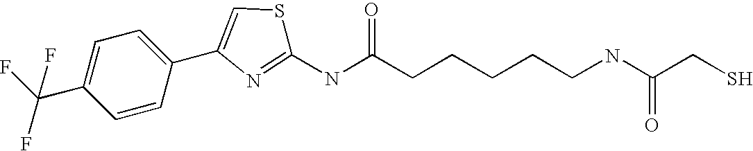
C1(NC(CCCCCNC(CS)=O)=O)=NC(C2=CC=C(C(F)(F)F)C=C2)=CS1
